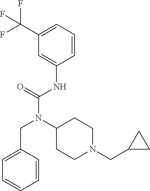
C1(C(F)(F)F)=CC=CC(NC(N(C2CCN(CC3CC3)CC2)CC2=CC=CC=C2)=O)=C1
